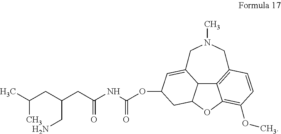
CC(CC(CC(NC(OC1C=C2C3C(OC4=C(OC)C=CC(=C43)CN(C)C2)C1)=O)=O)CN)C
